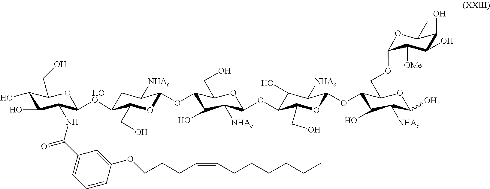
C1(C(NC2C(O)C(O)C(CO)OC2OC2C(O)C([NHAc])C(OC3C(O)C([NHAc])C(OC4C(O)C([NHAc])C(OC5C(O)C([NHAc])C(O)OC5COC5OC(C)C(O)C(O)C5[OMe])OC4CO)OC3CO)OC2CO)=O)=CC=CC(OCCCC=CCCCCCC)=C1
